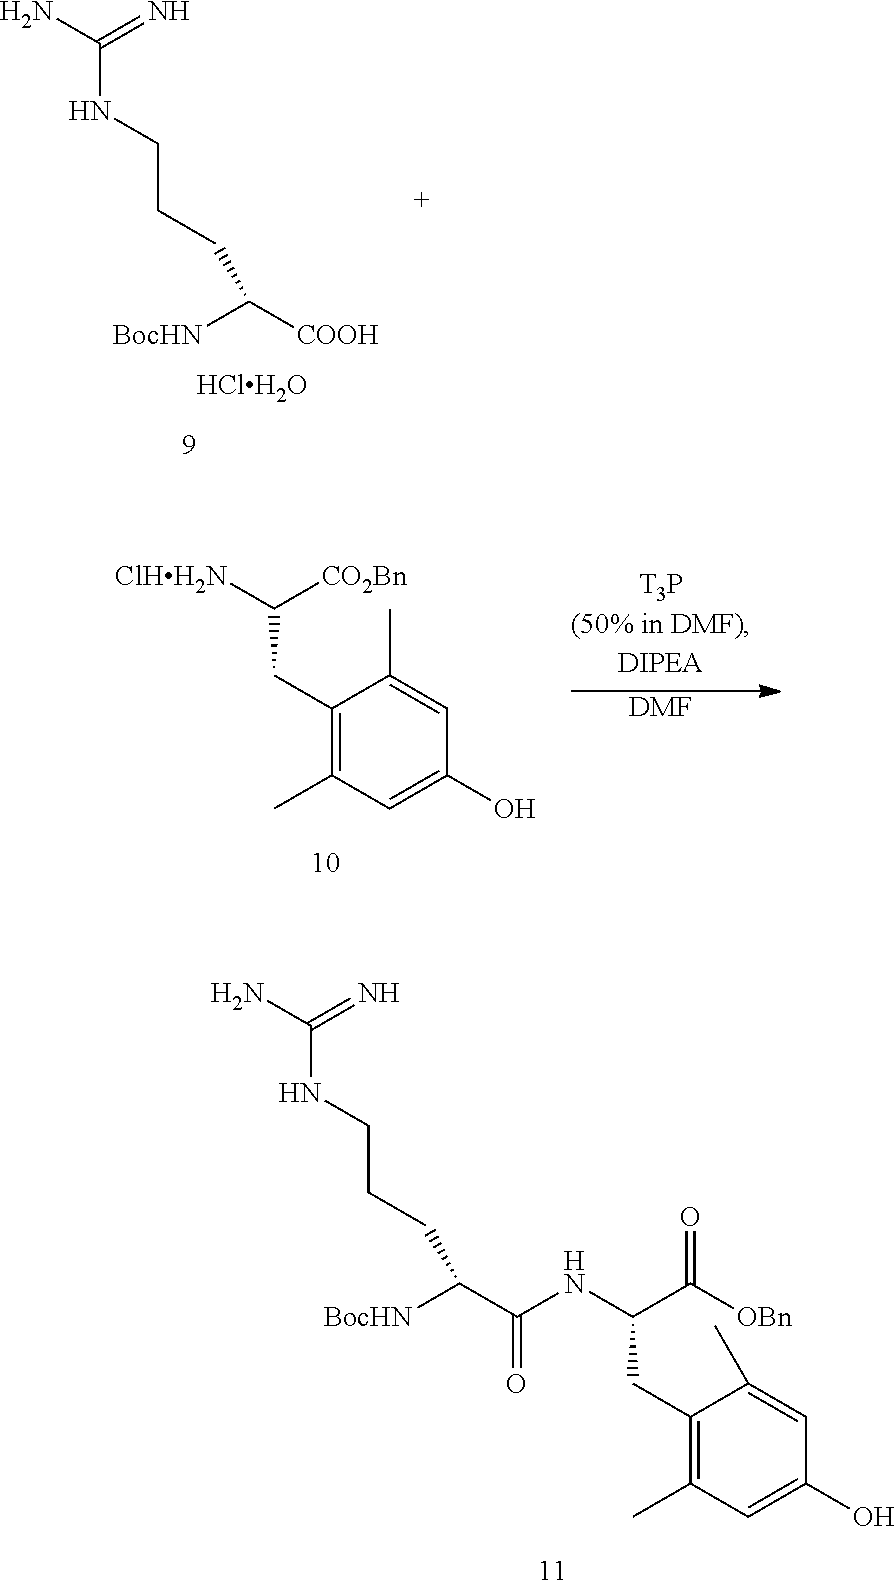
NC(=N)NCCCC([BocHN])[COOH].[HClH2O].NC(=N)NCCCC([BocHN])C(NC(C(=O)[OBn])CC1=C(C)C=C(O)C=C1C)=O.C1(CC([CO2Bn])[ClHH2N])=C(C)C=C(O)C=C1C.[DMF]
